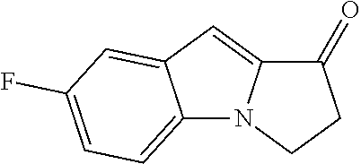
C12=CC=C(F)C=C1C=C1N2CCC1=O
